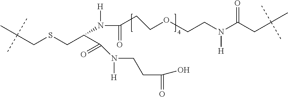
C(CSCC(C(N(CCC(=O)O)[H])=O)N(C(CCOCCN(C(CC(C)(C)C)=O)[H])=O)[H])(C)(C)C
